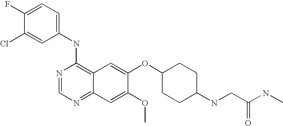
C1=C(Cl)C(F)=CC=C1NC1=C2C(=NC=N1)C=C(OC)C(OC1CCC(NCC(NC)=O)CC1)=C2
